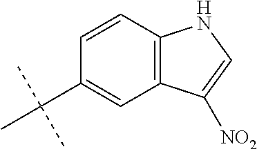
C1=CC2=C(C=C1C(C)(C)C)C([NO2])=CN2
